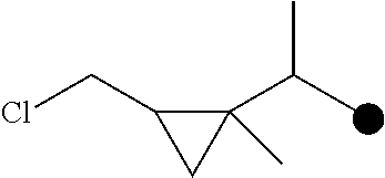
C1(C(C)C)(C)C(CCl)C1
